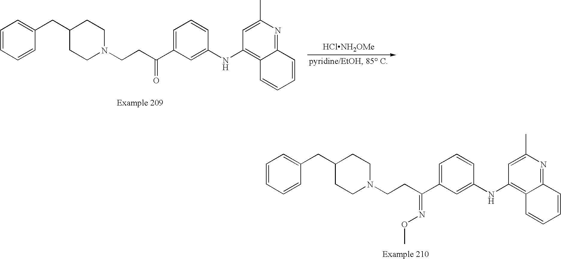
C1=CC=CC(CC2CCN(CCC(C3=CC=CC(NC4=C5C(=NC(C)=C4)C=CC=C5)=C3)=NOC)CC2)=C1.C1=CC=CC(CC2CCN(CCC(C3=CC=CC(NC4=C5C(=NC(C)=C4)C=CC=C5)=C3)=O)CC2)=C1.[HClNH2OMe]
